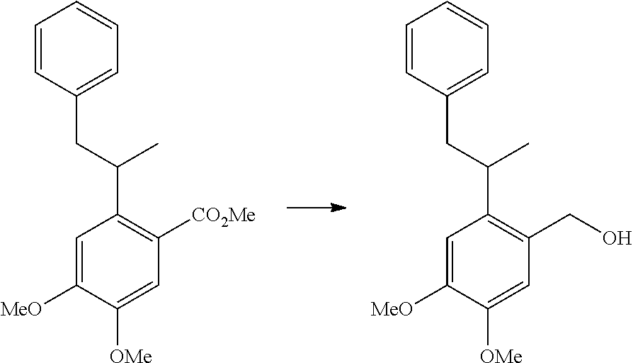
C1=C([MeO])C([OMe])=CC([CO2Me])=C1C(C)CC1=CC=CC=C1.C1=C([MeO])C([OMe])=CC(CO)=C1C(C)CC1=CC=CC=C1
